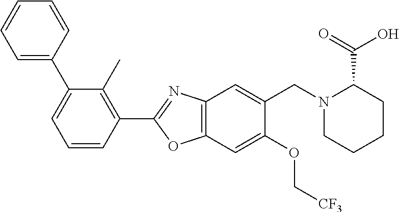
C1(C2=CC=CC=C2)=CC=CC(C2=NC3=C(O2)C=C(OC[CF3])C(CN2CCCCC2C(O)=O)=C3)=C1C
